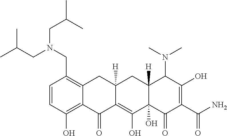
C1=CC(O)=C2C(=C1CN(CC(C)C)CC(C)C)CC1([H])C(=C(O)C3(O)C([H])(C1)C(N(C)C)C(O)=C(C(N)=O)C3=O)C2=O
